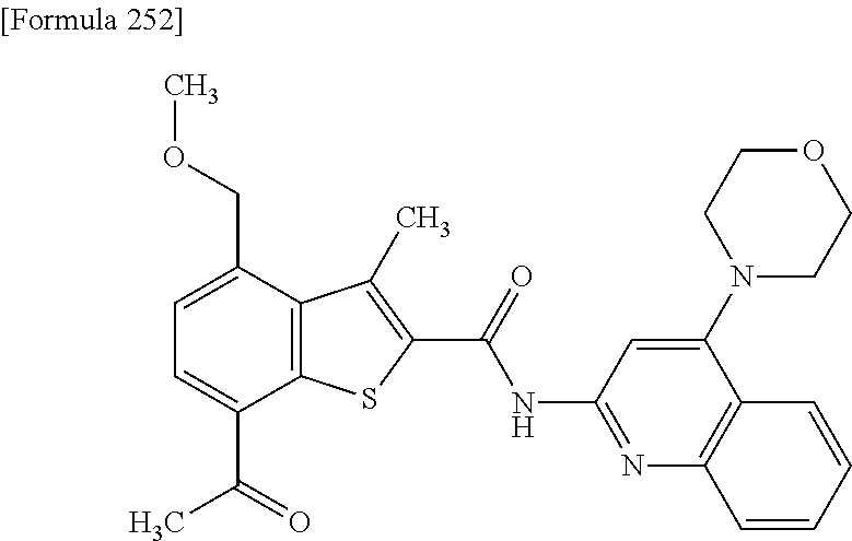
C1=C(C(=O)C)C2=C(C(COC)=C1)C(C)=C(C(=O)NC1=NC3=C(C(N4CCOCC4)=C1)C=CC=C3)S2
